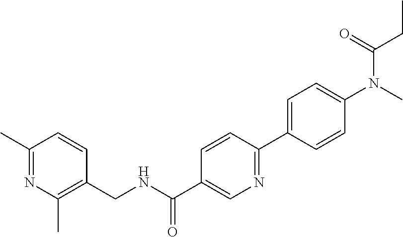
C1=C(C2=NC=C(C(=O)NCC3=C(C)N=C(C)C=C3)C=C2)C=CC(N(C)C(CC)=O)=C1
